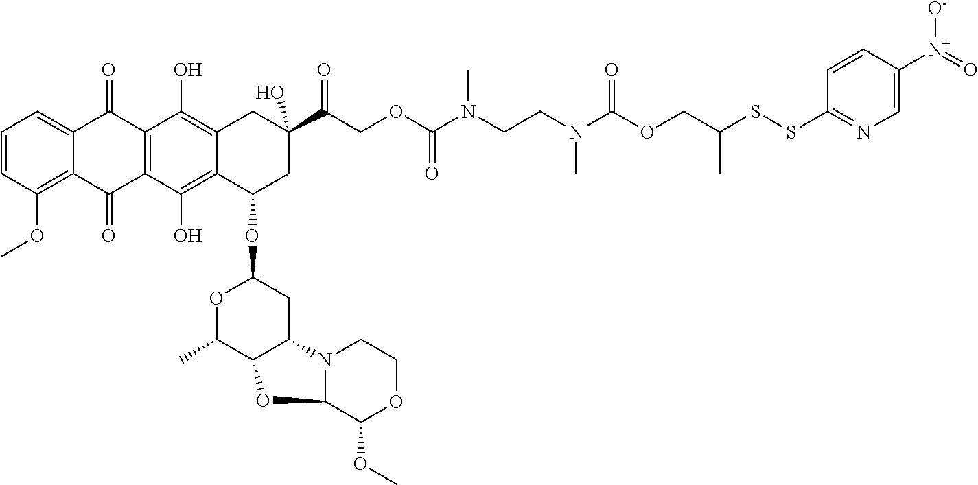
C1=CC(OC)=C2C(=C1)C(=O)C1=C(C2=O)C(O)=C2C(=C1O)CC(C(COC(N(CCN(C(OCC(SSC1=NC=C([N+](=O)[O-])C=C1)C)=O)C)C)=O)=O)(O)CC2OC1OC(C)C2C(C1)N1C(C(OC)OCC1)O2
